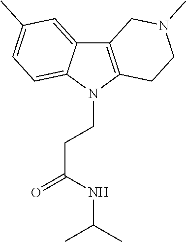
C12=C(N(CCC(=O)NC(C)C)C3=CC=C(C)C=C13)CCN(C)C2
